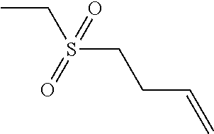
CCS(CCC=C)(=O)=O
